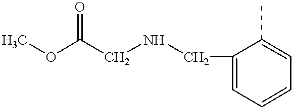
COC(CNCC1=CC=CC=C1C)=O
